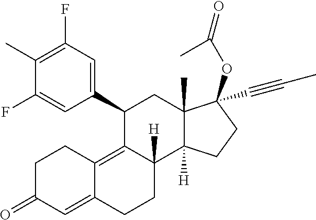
C1(C)=C(F)C=C(C2C3=C4C(=CC(=O)CC4)CCC3([H])C3([H])C(C)(C2)C(OC(=O)C)(C#CC)CC3)C=C1F
